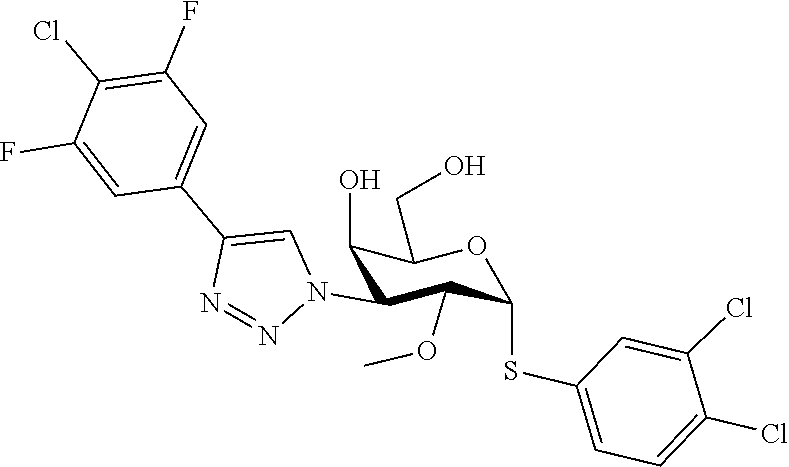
C1(F)=CC(C2=CN(C3C(OC)C(SC4=CC=C(Cl)C(Cl)=C4)OC(CO)C3O)N=N2)=CC(F)=C1Cl
